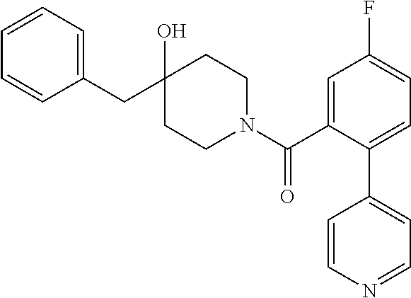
C1(CC2(O)CCN(C(C3=CC(F)=CC=C3C3=CC=NC=C3)=O)CC2)=CC=CC=C1
